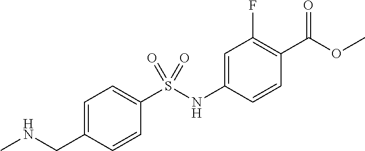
C1=C(CNC)C=CC(S(NC2=CC(F)=C(C(OC)=O)C=C2)(=O)=O)=C1
